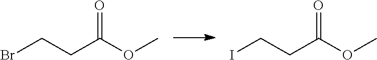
O=C(OC)CCBr.O=C(OC)CCI
